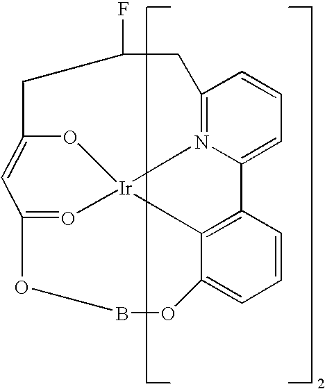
C12=N3C(=CC=C1)C1=C4C(=CC=C1)OBOC1=O[Ir]34OC(=C1)CC(F)C2
